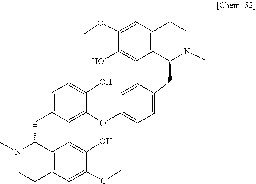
CN1C(CC2=CC=C(O)C(OC3=CC=C(CC4C5=C(C=C(OC)C(O)=C5)CCN4C)C=C3)=C2)C2=C(CC1)C=C(OC)C(O)=C2
